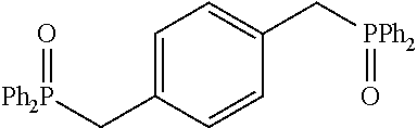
C1=C(C[Ph2P]=O)C=CC(C[PPh2]=O)=C1
